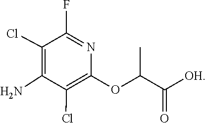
C(C(=O)[OH])(OC1=C(Cl)C(N)=C(Cl)C(F)=N1)C
